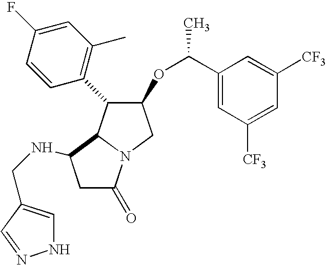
C1C(=O)N2C(C1NCC1=CNN=C1)C(C1=C(C)C=C(F)C=C1)C(OC(C1=CC([CF3])=CC([CF3])=C1)C)C2
